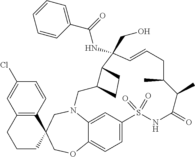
N12C3=CC(=CC=C3OCC3(C4=C(C=C(Cl)C=C4)CCC3)C1)S(=O)(=O)NC(=O)C(C)C(C)CC=CC(CO)(NC(C1=CC=CC=C1)=O)C1C(C2)CC1
